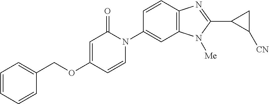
C(OC1=CC(=O)N(C2=CC3=C(C=C2)N=C(C2C([CN])C2)N3[Me])C=C1)C1=CC=CC=C1
